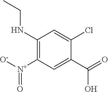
C1(NCC)=C([N+]([O-])=O)C=C(C(O)=O)C(Cl)=C1
